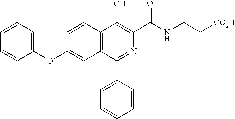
C1=CC=C(OC2=CC3=C(C=C2)C(O)=C(C(NCC[CO2H])=O)N=C3C2=CC=CC=C2)C=C1
